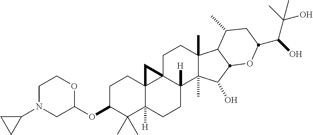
C1C(OC2OCCN(C3CC3)C2)C(C)(C)C2([H])C3(C1)C1(C([H])(CC2)C2(C)C(C)(CC1)C1C(C)CC(C(C(C)(O)C)O)OC1C2O)C3
